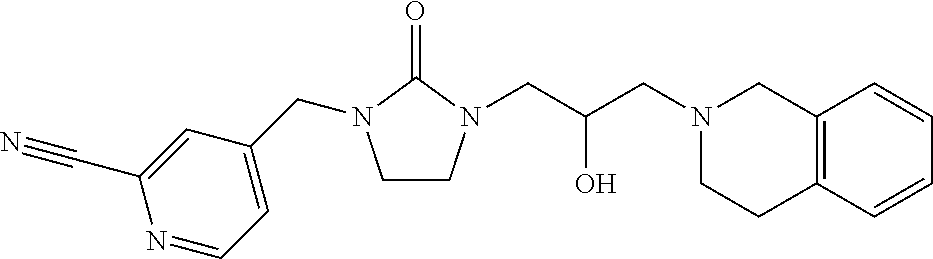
C1CN(CC(CN2CCC3=C(C2)C=CC=C3)O)C(=O)N1CC1=CC=NC(C#N)=C1
